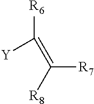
[R6]C([Y])=C([R7])[R8]
